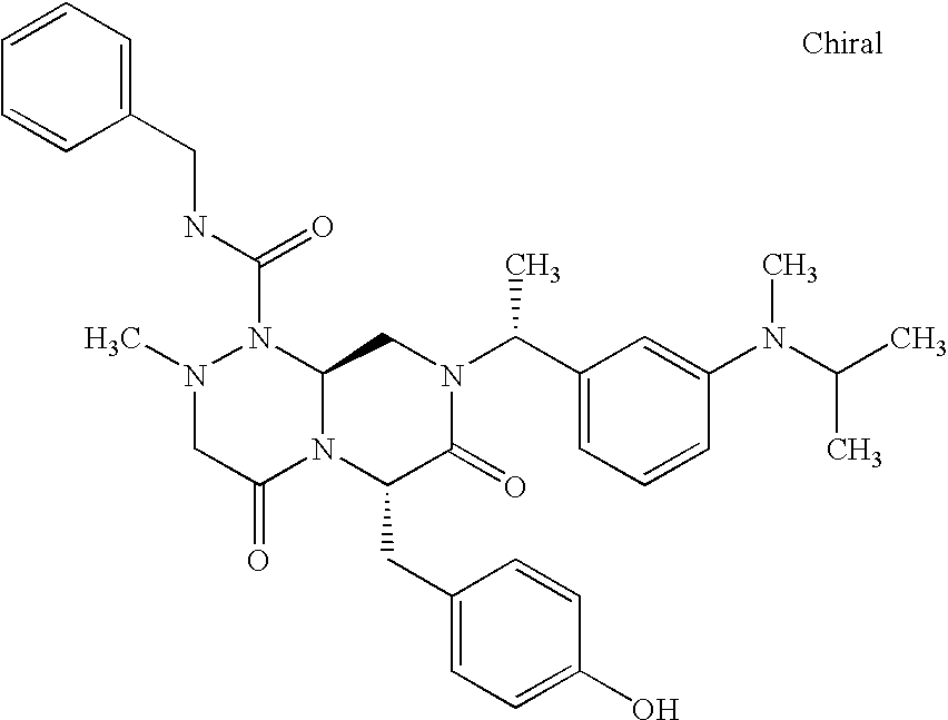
CN1CC(=O)N2C(N1C(NCC1=CC=CC=C1)=O)CN(C(C1=CC=CC(N(C(C)C)C)=C1)C)C(=O)C2CC1=CC=C(O)C=C1
